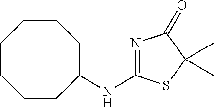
N(C1=NC(=O)C(C)(C)S1)C1CCCCCCC1
